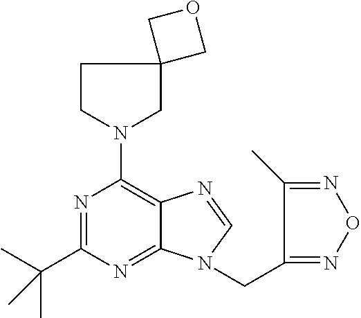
N1=C(C(C)(C)C)N=C2C(=C1N1CC3(CC1)COC3)N=CN2CC1=NON=C1C
